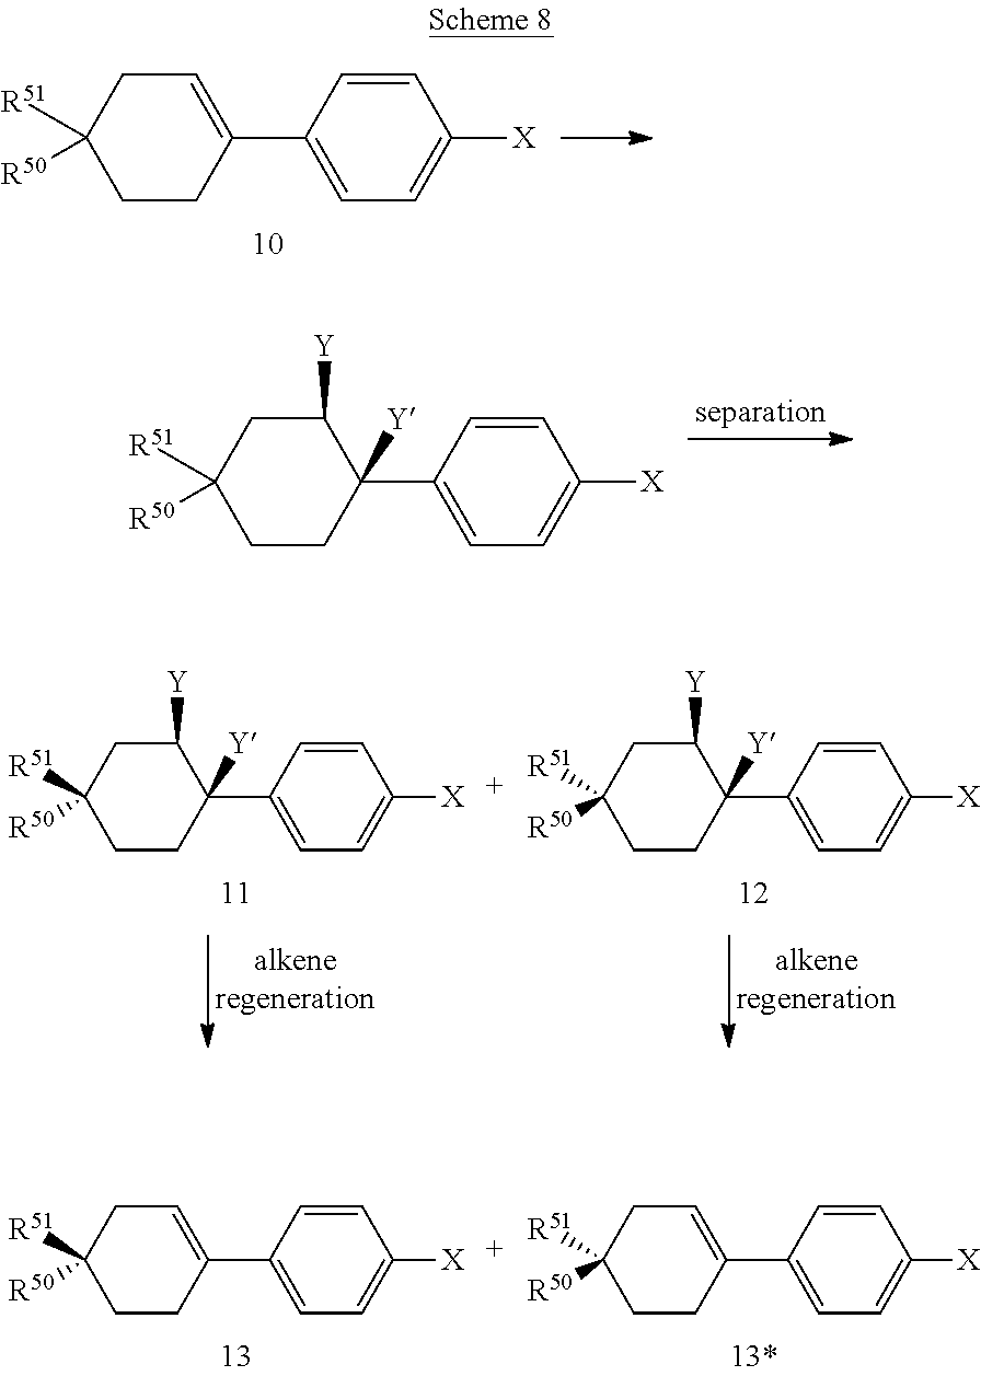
C1(C2=CC=C([X])C=C2)=CCC([R51])([R50])CC1.C1(C2=CC=C([X])C=C2)([Y])C([Y])CC([R51])([R50])CC1.C1(C2=CC=C([X])C=C2)([Y])C([Y])CC([R51])([R50])CC1.C1(C2=CC=C([X])C=C2)([Y])C([Y])CC([R51])([R50])CC1.C1(C2=CC=C([X])C=C2)=CCC([R51])([R50])CC1.C1(C2=CC=C([X])C=C2)=CCC([R51])([R50])CC1
